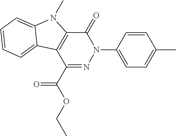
C1=CC(N2C(=O)C3=C(C(C(OCC)=O)=N2)C2=CC=CC=C2N3C)=CC=C1C
